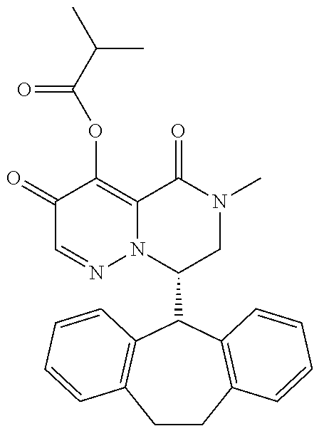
C1(C2C3=C(CCC4=C2C=CC=C4)C=CC=C3)CN(C)C(=O)C2=C(OC(=O)C(C)C)C(=O)C=NN12
